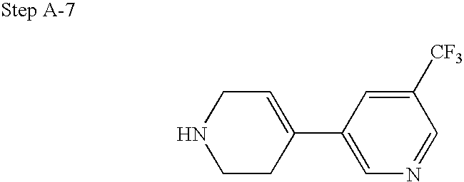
C1(C2=CCNCC2)=CN=CC([CF3])=C1
